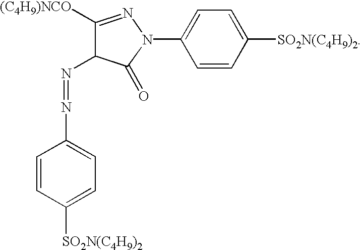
C1=CC([SO2N(C4H9)2])=CC=C1N1N=C([(C4H9)NCO])C(N=NC2=CC=C([SO2N(C4H9)2])C=C2)C1=O
